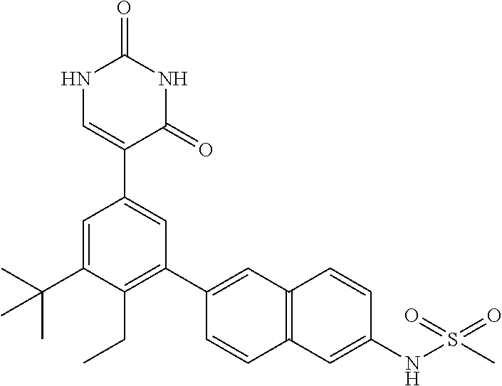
C1=C(C2=CC(C3=CC4=C(C=C3)C=C(NS(=O)(=O)C)C=C4)=C(CC)C(C(C)(C)C)=C2)C(=O)NC(=O)N1
